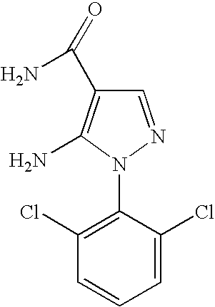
C1=NN(C2=C(Cl)C=CC=C2Cl)C(N)=C1C(=O)N
